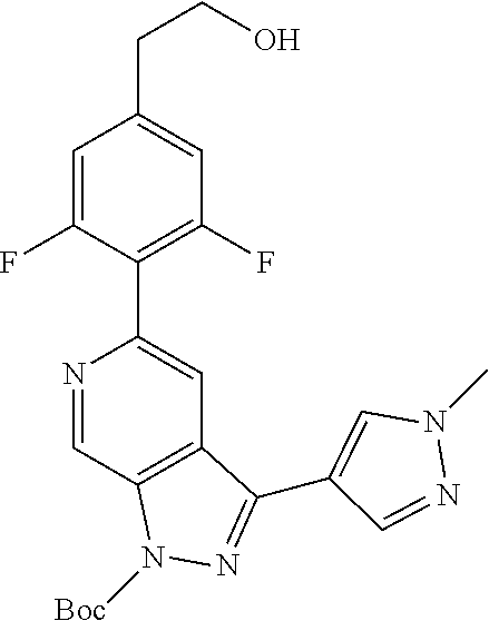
N1=CC2=C(C=C1C1=C(F)C=C(CCO)C=C1F)C(C1=CN(C)N=C1)=NN2[Boc]
